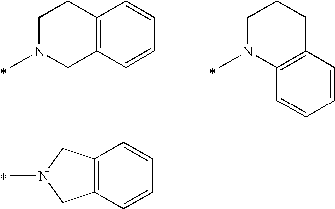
C12=C(C=CC=C1)CN(C)CC2.C1C2=C(N(C)CC1)C=CC=C2.C12=C(C=CC=C1)CN(C)C2
